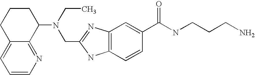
C1=CN=C2C(=C1)CCCC2N(CC)CC1=NC2=C(N1)C=CC(C(NCCCN)=O)=C2
